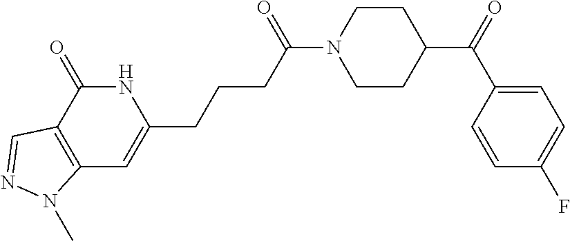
N1C(=O)C2=C(C=C1CCCC(N1CCC(C(C3=CC=C(F)C=C3)=O)CC1)=O)N(C)N=C2
